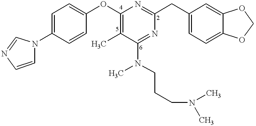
C1=CN=CN1C1=CC=C(OC2=C(C)C(N(C)CCCN(C)C)=NC(CC3=CC=C4C(=C3)OCO4)=N2)C=C1
